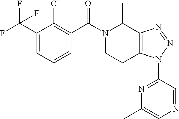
C1(C(F)(F)F)=CC=CC(C(N2CCC3=C(C2C)N=NN3C2=NC(C)=CN=C2)=O)=C1Cl
